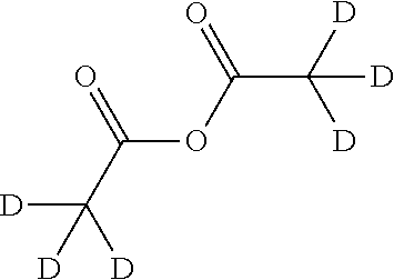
C(OC(C([D])([D])[D])=O)(C([D])([D])[D])=O
